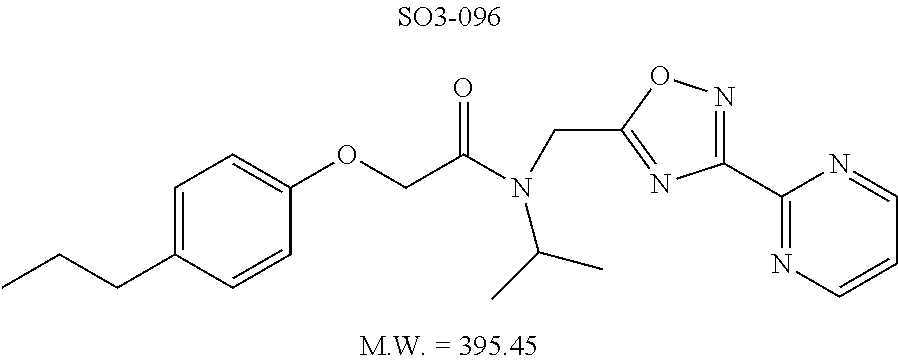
C1(OCC(N(C(C)C)CC2=NC(C3=NC=CC=N3)=NO2)=O)=CC=C(CCC)C=C1
